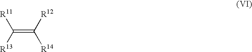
C(=C([R12])[R14])([R13])[R11]
